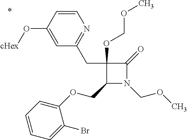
C1(COC2=CC=CC=C2Br)N(COC)C(=O)C1(CC1=NC=CC(O[cHex])=C1)OCOC
